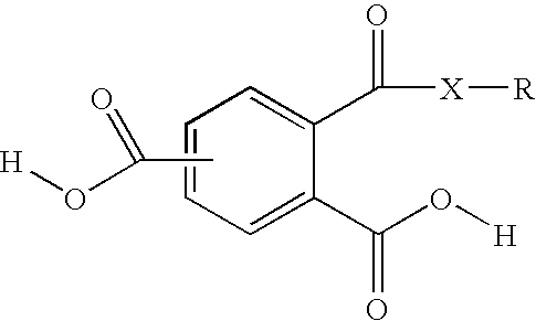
C1=C(C(O[H])=O)C(C([X][R])=O)=CC=C1.CC(O[H])=O
